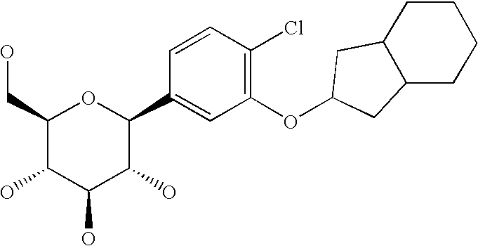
C1(CO)C(O)C(O)C(O)C(C2=CC(OC3CC4C(C3)CCCC4)=C(Cl)C=C2)O1
